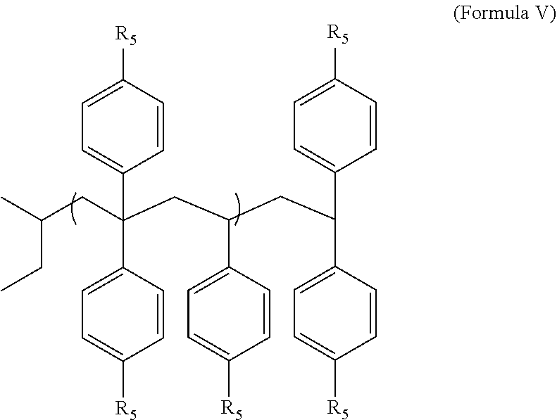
C(CC(CC(C1=CC=C([R5])C=C1)CC(C1=CC=C([R5])C=C1)C1=CC=C([R5])C=C1)(C1=CC=C([R5])C=C1)C1=CC=C([R5])C=C1)(CC)C
